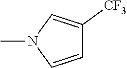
CN1C=CC([CF3])=C1
